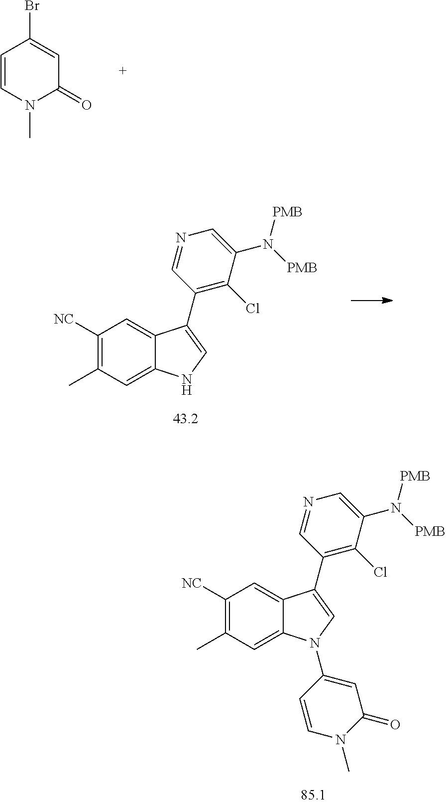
C1=CN(C)C(=O)C=C1Br.C1([NC])=C(C)C=C2C(=C1)C(C1=C(Cl)C(N([PMB])[PMB])=CN=C1)=CN2.C1([NC])=C(C)C=C2C(=C1)C(C1=C(Cl)C(N([PMB])[PMB])=CN=C1)=CN2C1=CC(=O)N(C)C=C1
